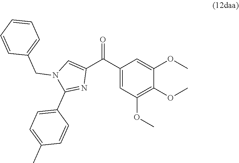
C1(C(C2=CN(CC3=CC=CC=C3)C(C3=CC=C(C)C=C3)=N2)=O)=CC(OC)=C(OC)C(OC)=C1
